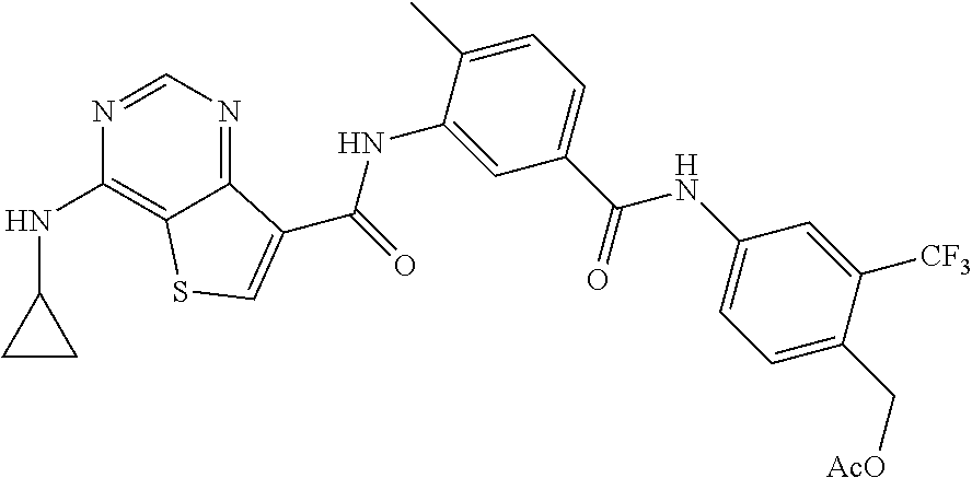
C1=NC(NC2CC2)=C2C(=N1)C(C(NC1=CC(C(NC3=CC=C(C[AcO])C([CF3])=C3)=O)=CC=C1C)=O)=CS2
